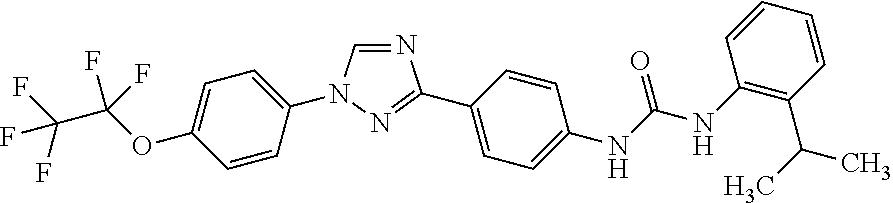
N1=CN(C2=CC=C(OC(C(F)(F)F)(F)F)C=C2)N=C1C1=CC=C(NC(=O)NC2=C(C(C)C)C=CC=C2)C=C1
